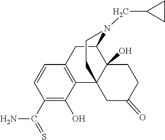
C1(C(=S)N)=C(O)C2=C(C=C1)CC1C3(O)C2(CC(=O)CC3)CCN1CC1CC1
